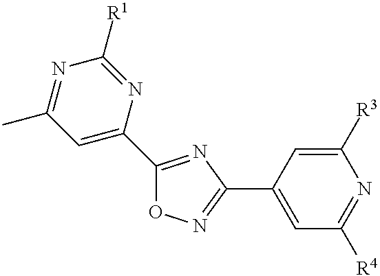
C1(C2=NC(C3=CC([R4])=NC([R3])=C3)=NO2)=CC(C)=NC([R1])=N1
